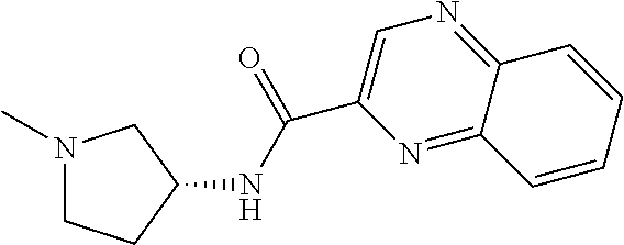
N1(C)CCC(NC(=O)C2=CN=C3C(=N2)C=CC=C3)C1
